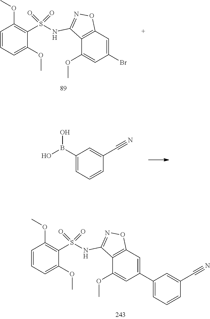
C1=CC=C(OC)C(S(=O)(=O)NC2=NOC3=C2C(OC)=CC(C2=CC=CC(C#N)=C2)=C3)=C1OC.C1=CC=C(OC)C(S(=O)(=O)NC2=NOC3=C2C(OC)=CC(Br)=C3)=C1OC.C1(B(O)O)=CC=CC(C#N)=C1
